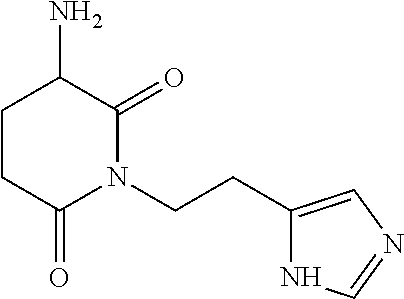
C1(CCN2C(=O)C(N)CCC2=O)=CN=CN1
